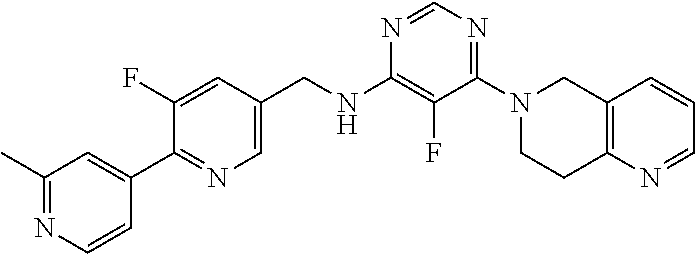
N1=CN=C(N2CCC3=C(C2)C=CC=N3)C(F)=C1NCC1=CN=C(C2=CC(C)=NC=C2)C(F)=C1
